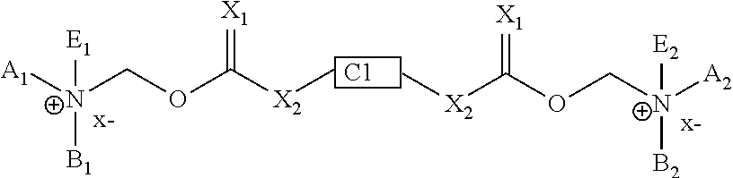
[C1].C[X2]C(OC[N+]([A2])([E2])[B2])=[X1].C[X2]C(OC[N+]([A1])([E1])[B1])=[X1]
